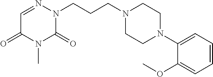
N1(CCCN2CCN(C3=CC=CC=C3OC)CC2)N=CC(=O)N(C)C1=O
